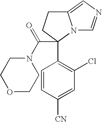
C1=CC([CN])=CC(Cl)=C1C1(C(N2CCOCC2)=O)N2C(=CN=C2)CC1
